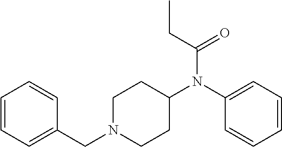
C1N(CC2=CC=CC=C2)CCC(N(C2=CC=CC=C2)C(CC)=O)C1
